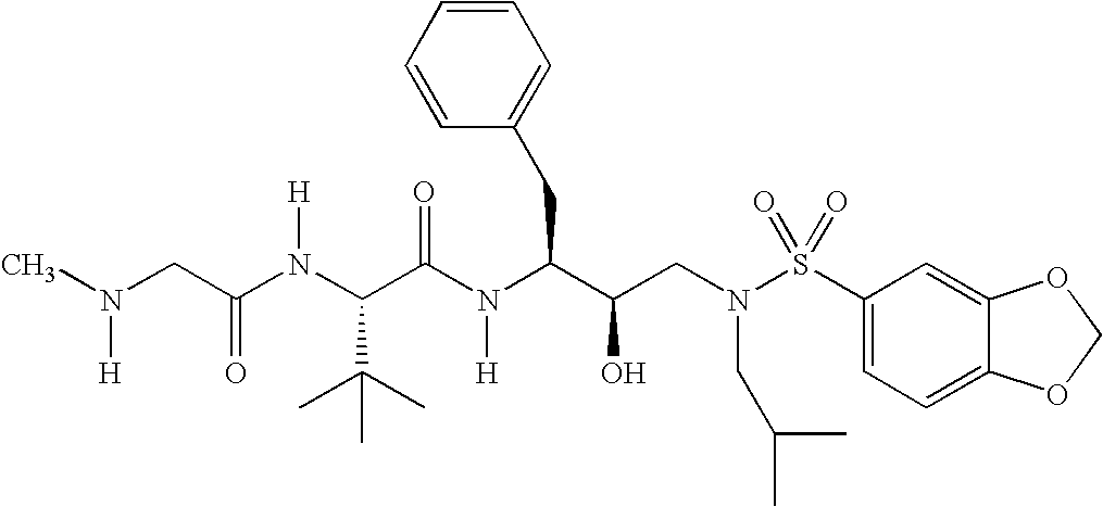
CN(CC(N(C(C(N(C(C(CN(S(C1=CC=C2C(=C1)OCO2)(=O)=O)CC(C)C)O)CC1=CC=CC=C1)[H])=O)C(C)(C)C)[H])=O)[H]
